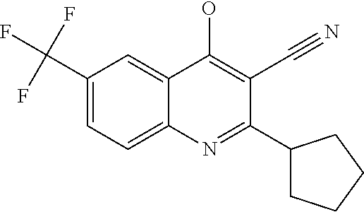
OC1=C(C#N)C(C2CCCC2)=NC2=CC=C(C(F)(F)F)C=C12
